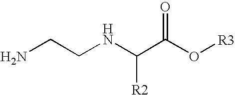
NCCNC(C(O[R3])=O)[R2]
